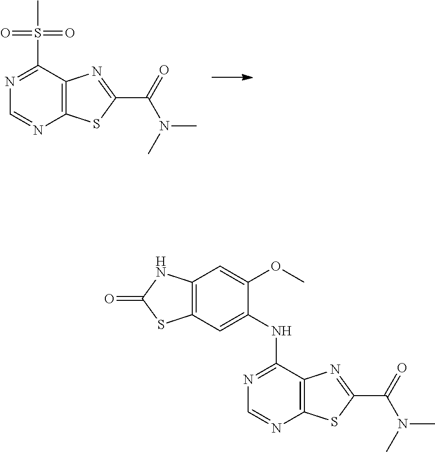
S(C1=NC=NC2=C1N=C(C(=O)N(C)C)S2)(C)(=O)=O.N(C1=NC=NC2=C1N=C(C(=O)N(C)C)S2)C1=CC2=C(C=C1OC)NC(=O)S2
